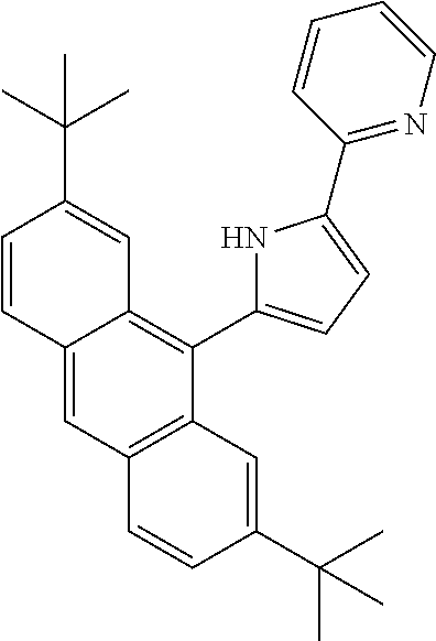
C12=CC3=C(C(C4=CC=C(C5=NC=CC=C5)N4)=C1C=C(C(C)(C)C)C=C2)C=C(C(C)(C)C)C=C3
